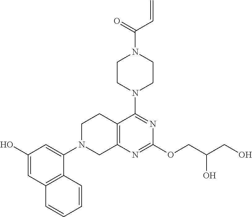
C12=C(N=C(OCC(CO)O)N=C1N1CCN(C(=O)C=C)CC1)CN(C1=CC(O)=CC3=C1C=CC=C3)CC2
